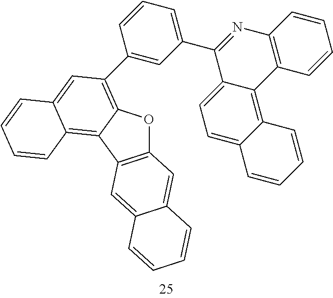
C12=C(C3=C4C(=CC(C5=CC(C6=NC7=C(C8=C9C(=CC=C68)C=CC=C9)C=CC=C7)=CC=C5)=C3O1)C=CC=C4)C=C1C(=C2)C=CC=C1
